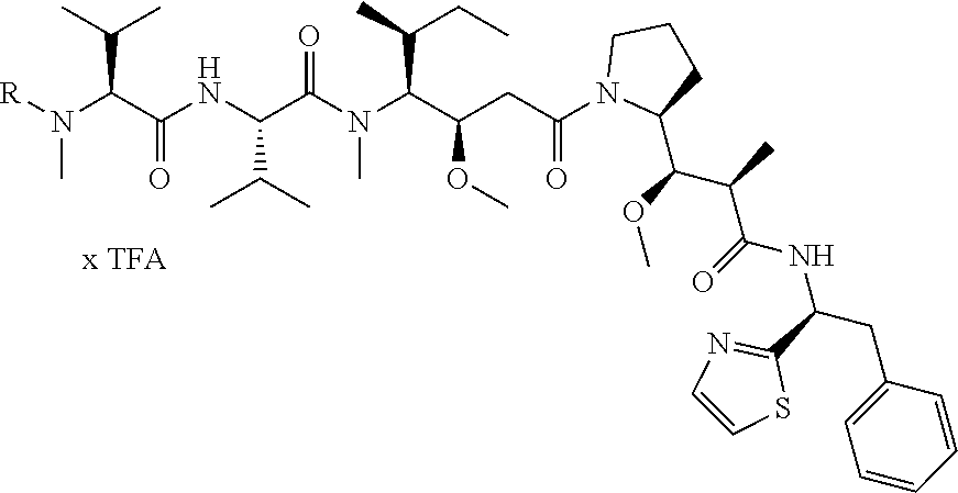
[R]N(C(C(NC(C(N(C(C(CC(N1C(C(OC)C(C)C(=O)NC(C2=NC=CS2)CC2=CC=CC=C2)CCC1)=O)OC)C(C)CC)C)=O)C(C)C)=O)C(C)C)C
